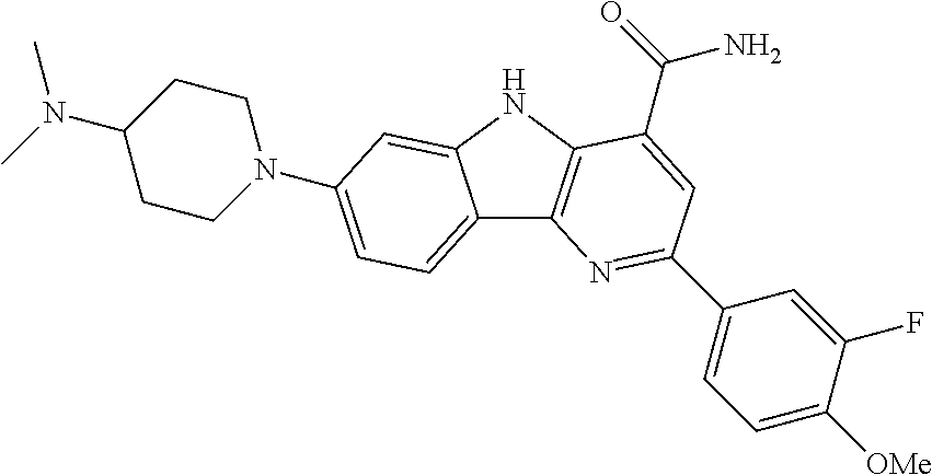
C12=CC=C(N3CCC(N(C)C)CC3)C=C1NC1=C2N=C(C2=CC=C([OMe])C(F)=C2)C=C1C(=O)N
